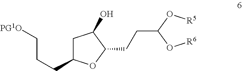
C1C(CCC[PG1O])OC(CCC(O[R6])O[R5])C1O
